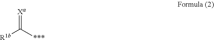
[Xa]=C([R1b])[***]
